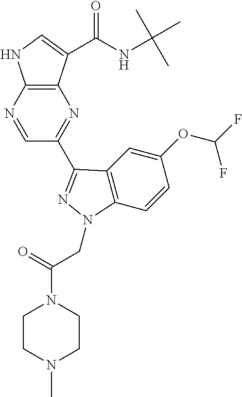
N1=CC(C2=NN(CC(N3CCN(C)CC3)=O)C3=C2C=C(OC(F)F)C=C3)=NC2=C1NC=C2C(NC(C)(C)C)=O
